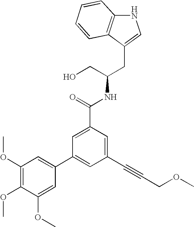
C12=C(C(CC(CO)NC(=O)C3=CC(C4=CC(OC)=C(OC)C(OC)=C4)=CC(C#CCOC)=C3)=CN1)C=CC=C2
